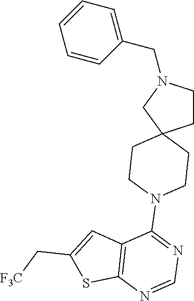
C12=C(C(N3CCC4(CC3)CCN(CC3=CC=CC=C3)C4)=NC=N1)C=C(C[F3C])S2
